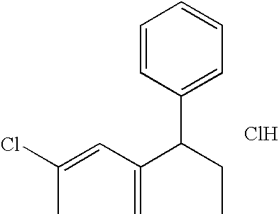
C(C)(=CC(=C)C(CC)C1=CC=CC=C1)Cl.Cl
